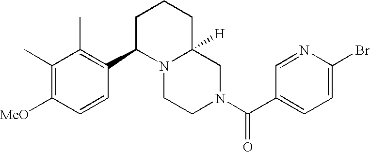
C1=C(Br)N=CC(C(N2CC3([H])N(CC2)C(C2=C(C)C(C)=C([MeO])C=C2)CCC3)=O)=C1
